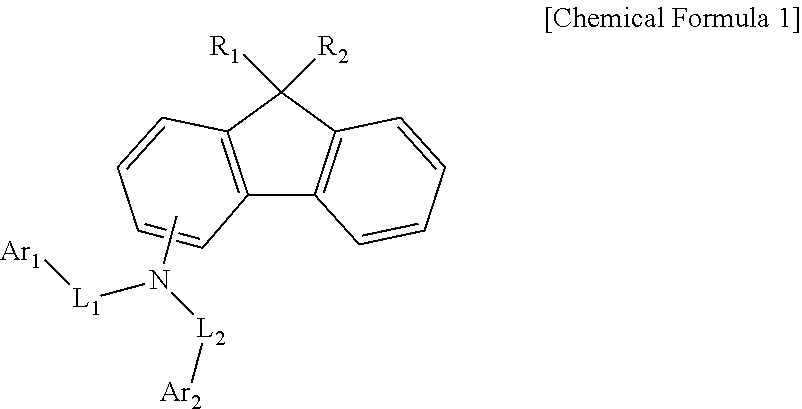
C12=C(C([R1])([R2])C3=C1C=CC=C3)C=CC=C2.CN([L1][Ar1])[L2][Ar2]
